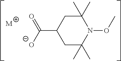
C1C(C)(C)N(OC)C(C)(C)CC1C([O-])=O.[M]
